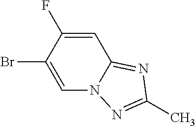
C1=C(Br)C(F)=CC2=NC(C)=NN12
